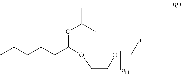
CC(CC(CC(OCCOCC)OC(C)C)C)C
